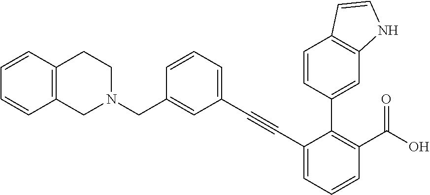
C1(CN2CCC3=C(C2)C=CC=C3)=CC(C#CC2=CC=CC(C(O)=O)=C2C2=CC3=C(C=C2)C=CN3)=CC=C1
